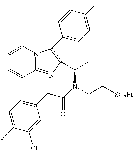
N12C(=NC(C(C)N(CC[SO2Et])C(CC3=CC=C(F)C([CF3])=C3)=O)=C1C1=CC=C(F)C=C1)C=CC=C2
